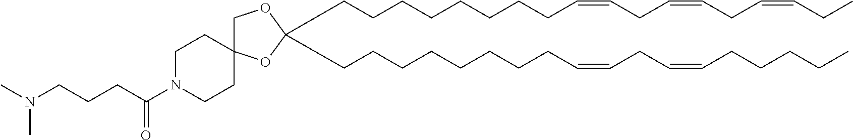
C(CCCCCCCC=CCC=CCC=CCC)C1(CCCCCCCCC=CCC=CCCCCC)OCC2(O1)CCN(C(CCCN(C)C)=O)CC2
